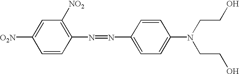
C1=CC(N=NC2=CC=C(N(CCO)CCO)C=C2)=C([NO2])C=C1[O2N]
